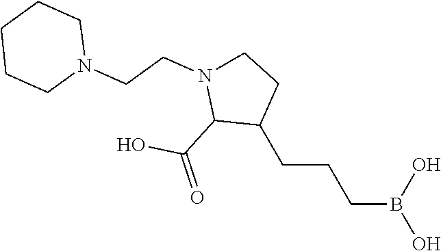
C1(CCCB(O)O)CCN(CCN2CCCCC2)C1C(=O)O
